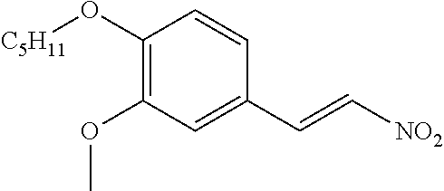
C1(O[C5H11])=C(OC)C=C(C=C[NO2])C=C1
